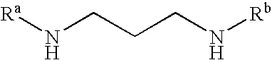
N([Ra])CCCN[Rb]
